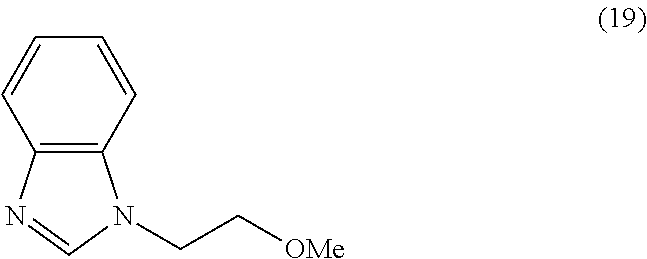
C12=C(C=CC=C1)N(CC[OMe])C=N2
